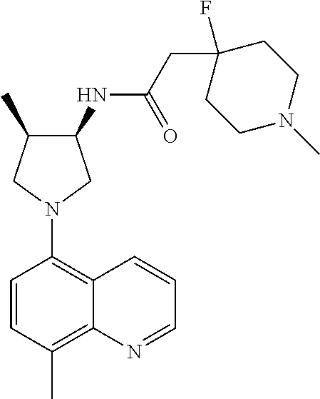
C1(NC(CC2(F)CCN(C)CC2)=O)C(C)CN(C2=C3C(=C(C)C=C2)N=CC=C3)C1
